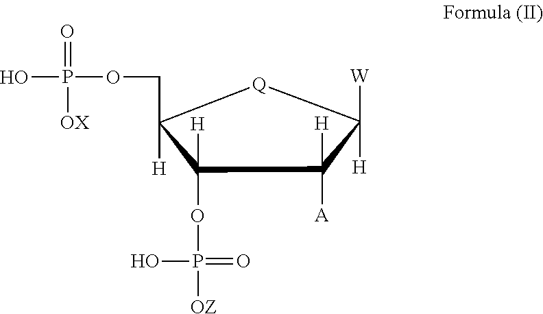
C1([H])([A])C([H])(OP(O)(=O)[OZ])C([H])(COP(O)([OX])=O)[Q]C1([H])[W]
